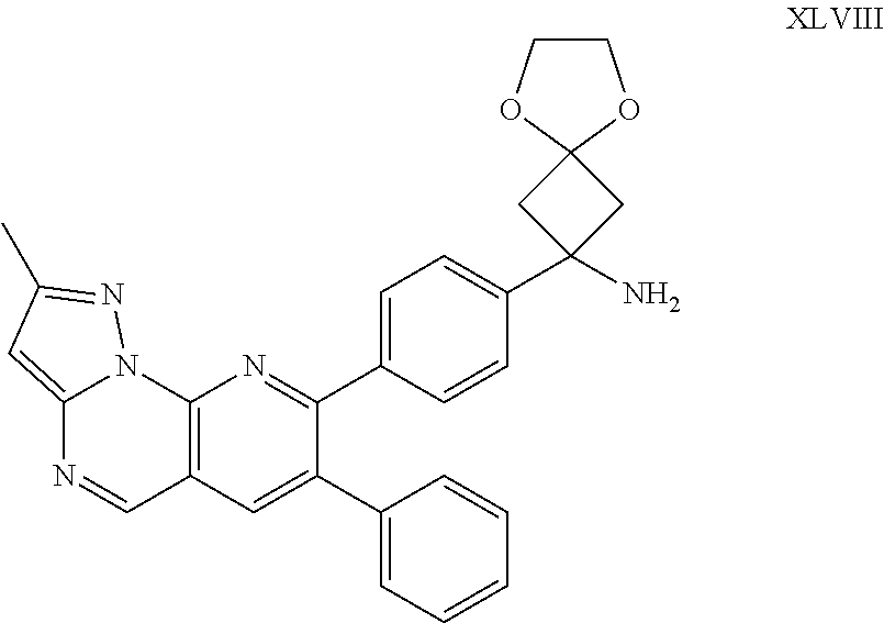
C12=CC(C)=NN1C1=C(C=N2)C=C(C2=CC=CC=C2)C(C2=CC=C(C3(N)CC4(C3)OCCO4)C=C2)=N1
